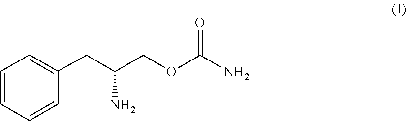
O=C(OCC(CC1=CC=CC=C1)N)N
